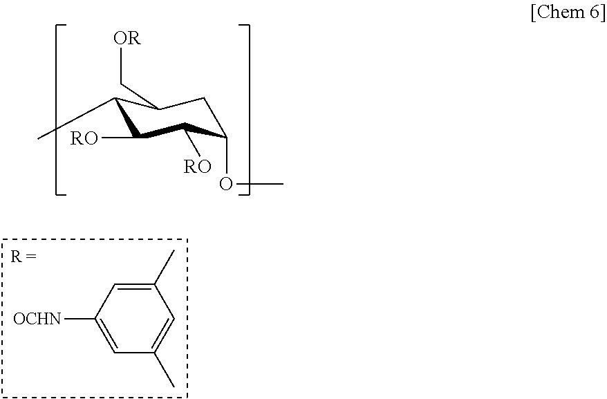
C1(C)=CC([OCHN])=CC(C)=C1.C1C(C[OR])C(C)C([RO])C([RO])C1OC
